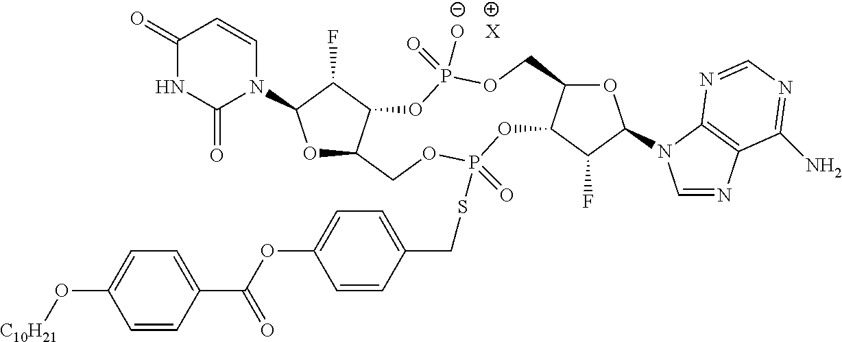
O1C2C(C(F)C1N1C=CC(=O)NC1=O)OP(=O)([O-])OCC1C(OP(SCC3=CC=C(OC(C4=CC=C(O[C10H21])C=C4)=O)C=C3)(=O)OC2)C(F)C(N2C=NC3=C2N=CN=C3N)O1.[X]
